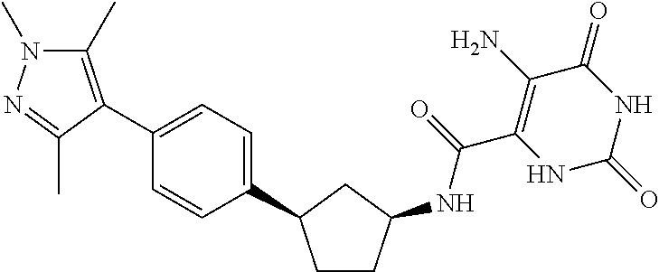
C(C1=C(N)C(=O)NC(=O)N1)(=O)NC1CCC(C2=CC=C(C3=C(C)N(C)N=C3C)C=C2)C1
